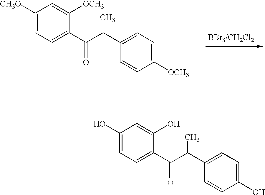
C1(O)=CC=C(C(C(C)C2=CC=C(O)C=C2)=O)C(O)=C1.C1([CH3O])=CC=C(C(C(C)C2=CC=C([OCH3])C=C2)=O)C([OCH3])=C1
